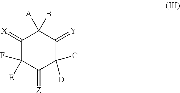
C1(=[X])C([E])(F)C(=[Z])C(C)([D])C(=[Y])C1([A])B
